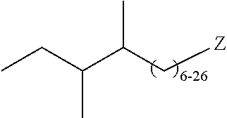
C(C(C[Z])C)(CC)C
